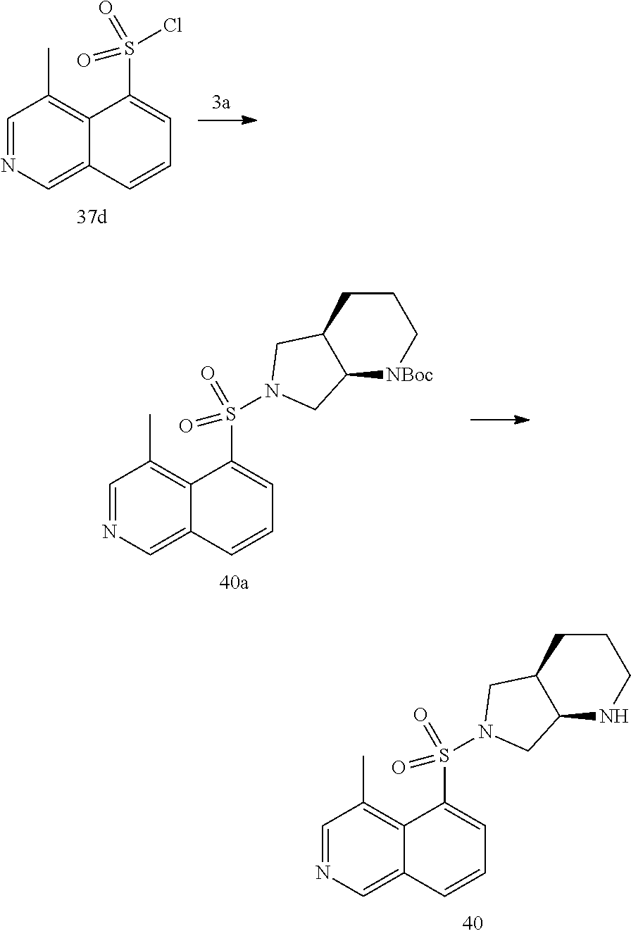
C1=NC=C2C(=C1C)C(S(Cl)(=O)=O)=CC=C2.C1=NC=C2C(=C1C)C(S(=O)(=O)N1CC3C([NBoc]CCC3)C1)=CC=C2.C1=NC=C2C(=C1C)C(S(=O)(=O)N1CC3C(NCCC3)C1)=CC=C2
